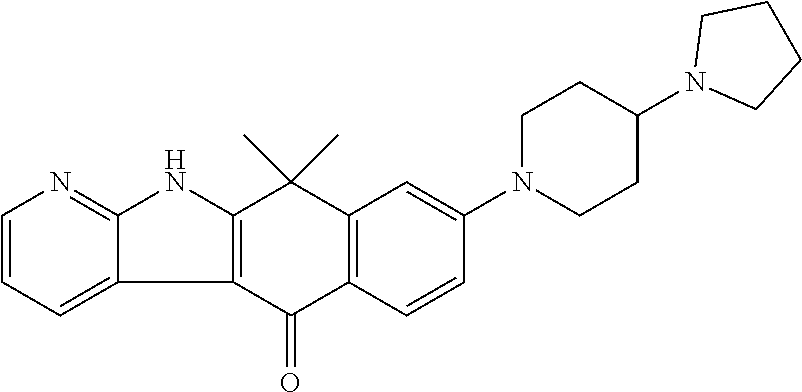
C1=CC=C2C(=N1)NC1=C2C(=O)C2=C(C1(C)C)C=C(N1CCC(N3CCCC3)CC1)C=C2
